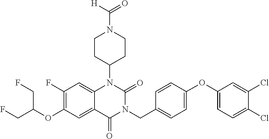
C12=CC(F)=C(OC(CF)CF)C=C1C(=O)N(CC1=CC=C(OC3=CC=C(Cl)C(Cl)=C3)C=C1)C(=O)N2C1CCN(C(=O)[H])CC1
